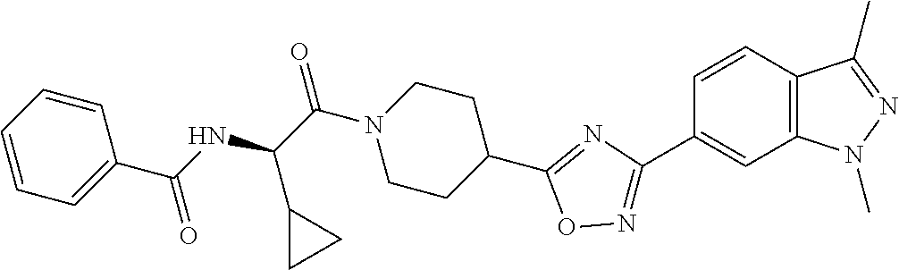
C(C(N1CCC(C2=NC(C3=CC4=C(C=C3)C(C)=NN4C)=NO2)CC1)=O)(C1CC1)NC(C1=CC=CC=C1)=O
